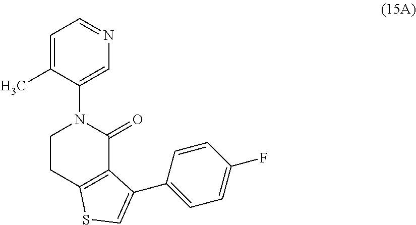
C1=C(C)C(N2CCC3=C(C2=O)C(C2=CC=C(F)C=C2)=CS3)=CN=C1
